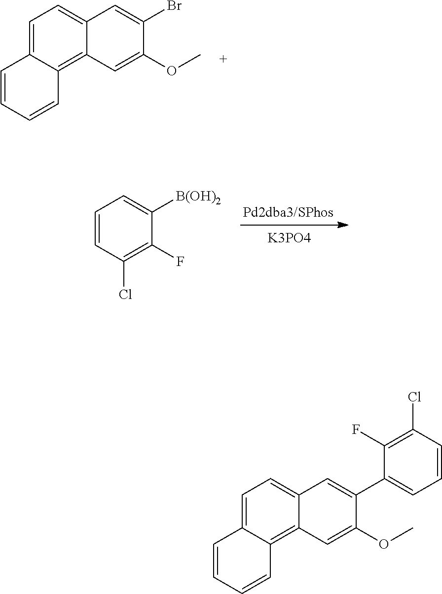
C1=C2C(=C3C(=C1)C=C(Br)C(OC)=C3)C=CC=C2.[K3PO4].C1=CC(Cl)=C(F)C([B(OH)2])=C1.C1=C2C(=C3C(=C1)C=C(C1=CC=CC(Cl)=C1F)C(OC)=C3)C=CC=C2
